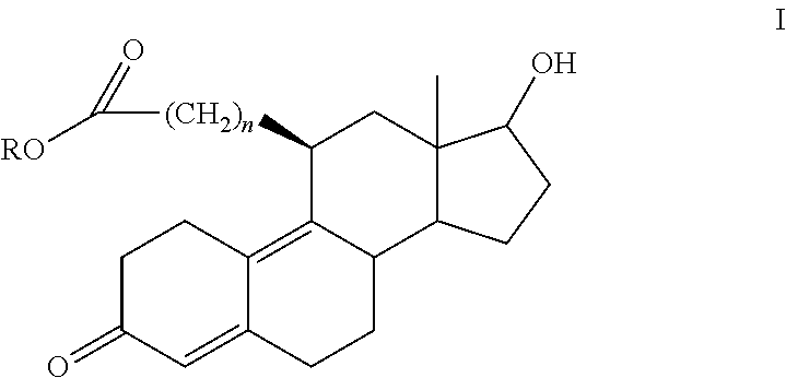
C1C(=O)C=C2C(=C3C(CC2)C2C(C)(CC3[(CH2)n]C(=O)[RO])C(O)CC2)C1
